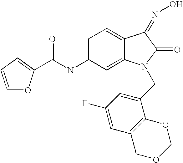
C1=C(NC(=O)C2=CC=CO2)C=C2C(=C1)C(=NO)C(=O)N2CC1=CC(F)=CC2=C1OCOC2
